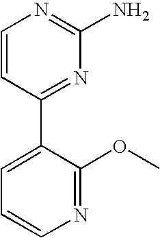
C1=CC(C2=CC=CN=C2OC)=NC(N)=N1
